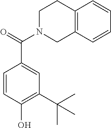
C1=CC(O)=C(C(C)(C)C)C=C1C(=O)N1CCC2=C(C1)C=CC=C2
